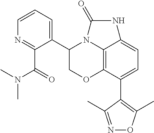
C12=C3C(C4=C(C)ON=C4C)=CC=C1NC(=O)N2C(C1=CC=CN=C1C(N(C)C)=O)CO3
